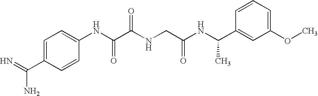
C1=C(C(=N)N)C=CC(NC(C(NCC(NC(C2=CC(OC)=CC=C2)C)=O)=O)=O)=C1
